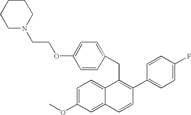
C(C1=C(C2=CC=C(F)C=C2)C=CC2=CC(OC)=CC=C12)C1=CC=C(OCCN2CCCCC2)C=C1
